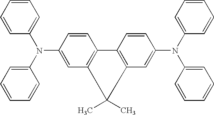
C1=CC=CC(N(C2=CC=CC=C2)C2=CC3=C(C=C2)C2=C(C=C(N(C4=CC=CC=C4)C4=CC=CC=C4)C=C2)C3(C)C)=C1
